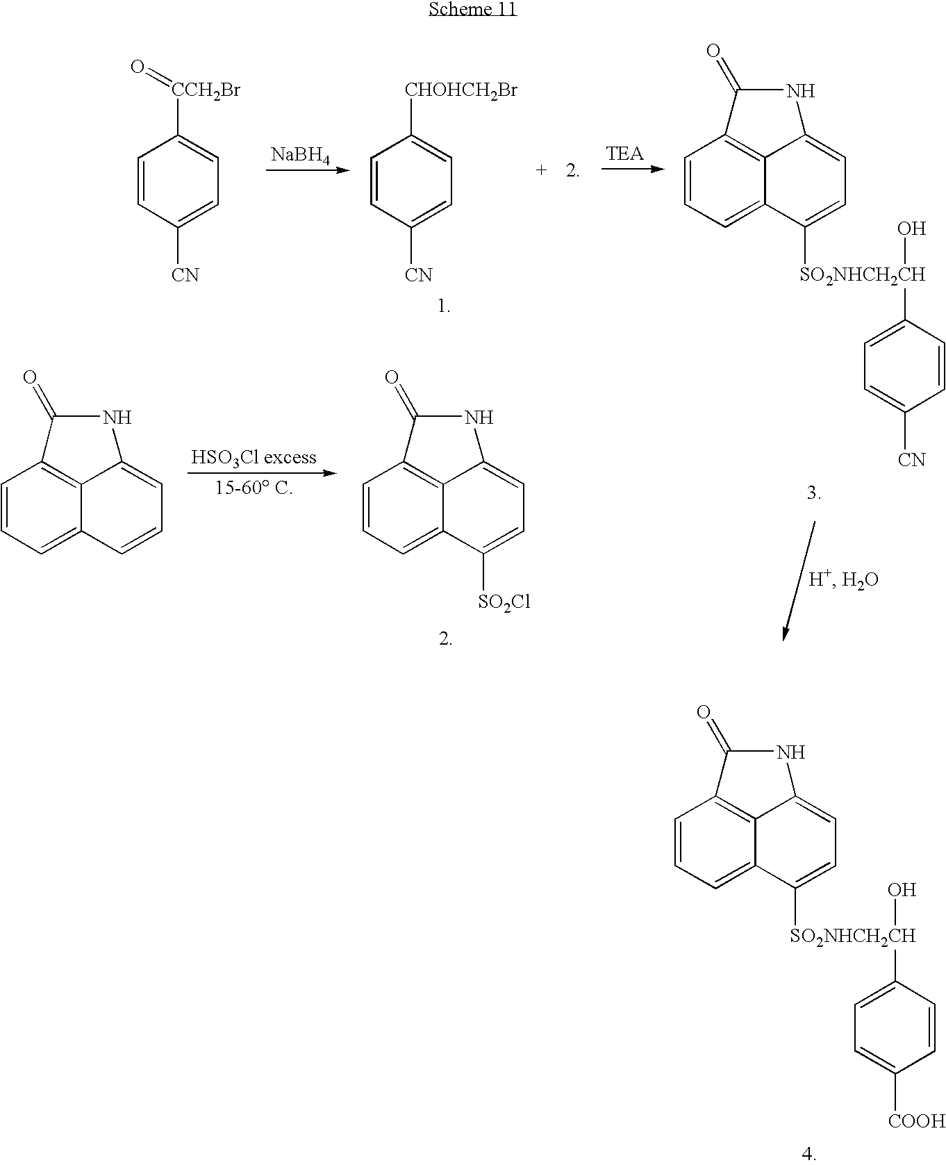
C1=CC=C2C3=C1C(=O)NC3=CC=C2[SO2Cl].[HSO3Cl excess].C1=CC=C2C3=C1C(=O)NC3=CC=C2.[NaBH4].C1=CC([CN])=CC=C1[CHOHCH2Br].C1=CC=C2C3=C1C(=O)NC3=CC=C2[SO2NHCH2CH](O)C1=CC=C([CN])C=C1.C1=CC([CN])=CC=C1[CCH2Br]=O.C1=CC=C2C3=C1C(=O)NC3=CC=C2[SO2NHCH2CH](O)C1=CC=C([COOH])C=C1
